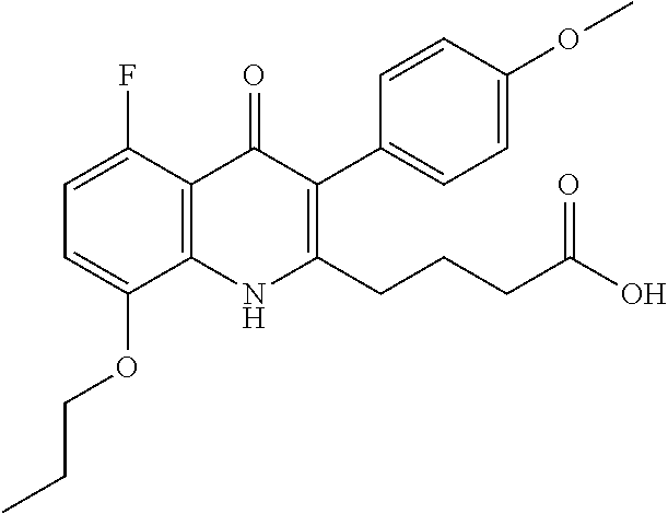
C(OC1=CC=C(F)C2=C1NC(CCCC(O)=O)=C(C1=CC=C(OC)C=C1)C2=O)CC
